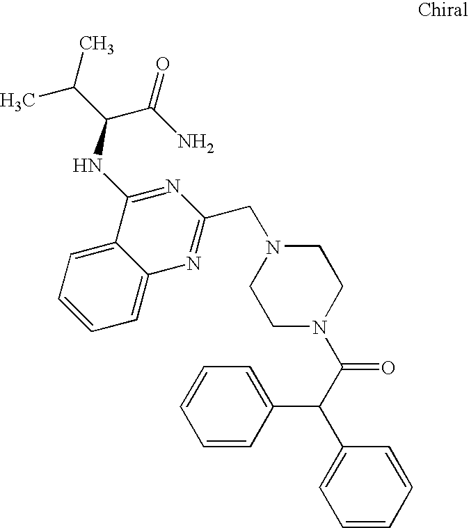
C1=CC=C2C(=C1)C(NC(C(C)C)C(N)=O)=NC(CN1CCN(C(C(C3=CC=CC=C3)C3=CC=CC=C3)=O)CC1)=N2
